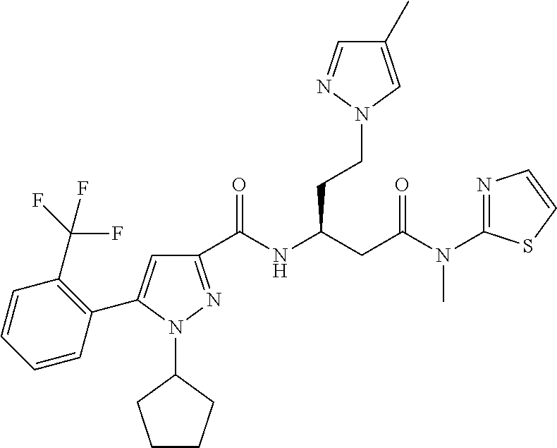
C1(C(NC(CC(N(C2=NC=CS2)C)=O)CCN2C=C(C)C=N2)=O)=NN(C2CCCC2)C(C2=C(C(F)(F)F)C=CC=C2)=C1
